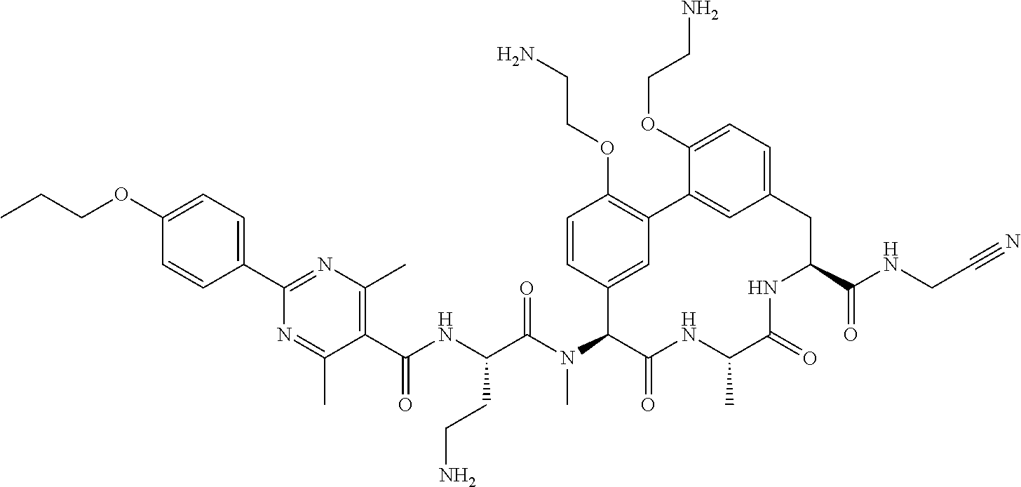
C1=CC(C2=NC(C)=C(C(NC(C(N(C3C4=CC(=C(OCCN)C=C4)C4=CC(=CC=C4OCCN)CC(C(NCC#N)=O)NC(=O)C(C)NC3=O)C)=O)CCN)=O)C(C)=N2)=CC=C1OCCC
